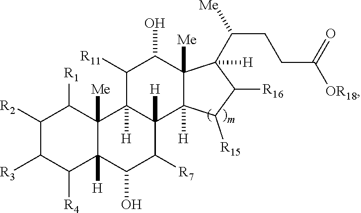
C1([R2])C([R3])C([R4])C2([H])C([Me])(C1[R1])C1([H])C([H])(C([R7])C2O)C2([H])C([Me])(C(O)C1[R11])C(C([Me])CCC([OR18])=O)([H])C([R16])C2[R15]
